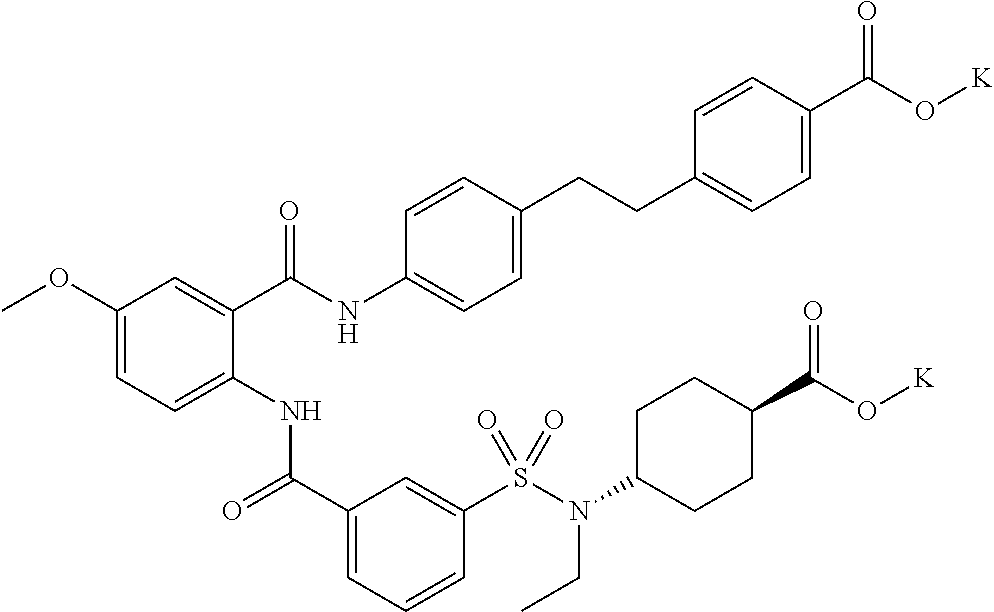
C1(OC)=CC=C(NC(C2=CC=CC(S(N(C3CCC(C(O[K])=O)CC3)CC)(=O)=O)=C2)=O)C(C(NC2=CC=C(CCC3=CC=C(C(O[K])=O)C=C3)C=C2)=O)=C1
